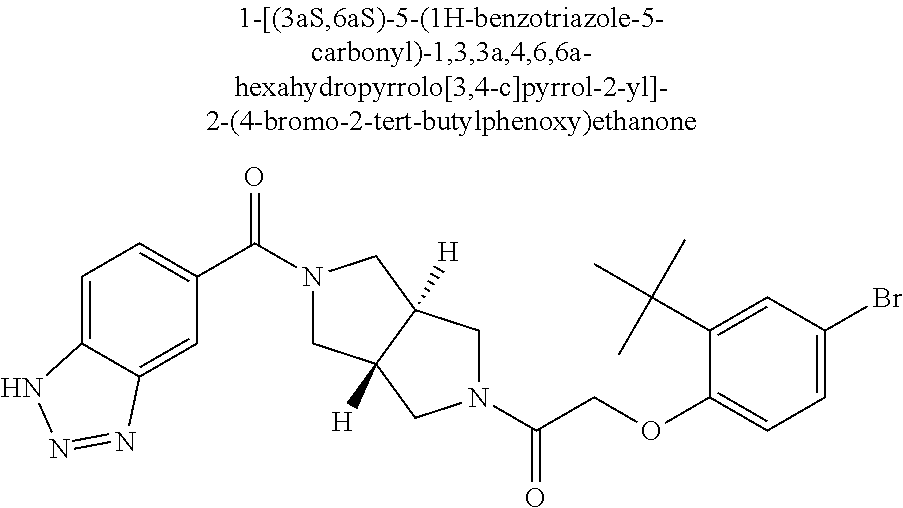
C(COC1=CC=C(Br)C=C1C(C)(C)C)(=O)N1CC2([H])CN(C(=O)C3=CC=C4C(=C3)N=NN4)CC2([H])C1
